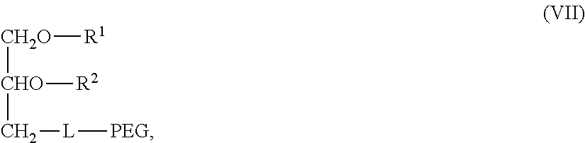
[CH2O]([CHO]([R2])C[L][PEG])[R1]
